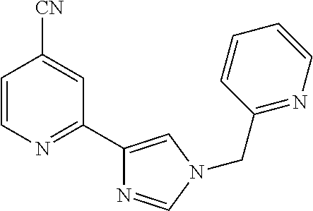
C1=CN=C(C2=CN(CC3=NC=CC=C3)C=N2)C=C1[CN]
